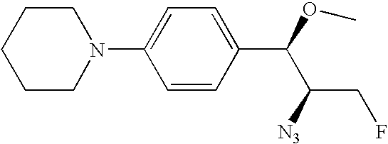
C1(N2CCCCC2)=CC=C(C(OC)C([N3])CF)C=C1
